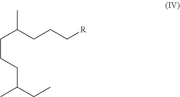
C(C(CCC[R])C)CCC(CC)C
